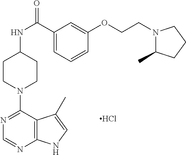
C1(NC(C2=CC=CC(OCCN3C(C)CCC3)=C2)=O)CCN(C2=NC=NC3=C2C(C)=CN3)CC1.Cl
